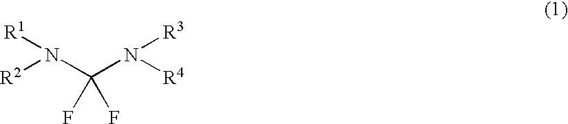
[R2]N(C(N([R4])[R3])(F)F)[R1]
